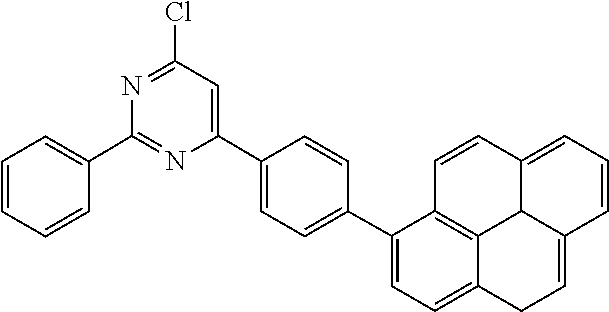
C1(C2=NC(C3=CC=C(C4=CC=C5C6=C4C=CC4=CC=CC(=CC5)C46)C=C3)=CC(Cl)=N2)=CC=CC=C1
